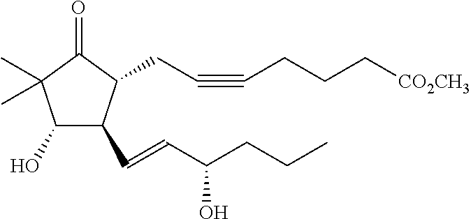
C1(O)C(C=CC(CCC)O)C(CC#CCCC[CO2CH3])C(=O)C1(C)C
